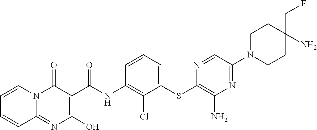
C12=NC(O)=C(C(NC3=C(Cl)C(SC4=C(N)N=C(N5CCC(CF)(N)CC5)C=N4)=CC=C3)=O)C(=O)N1C=CC=C2
